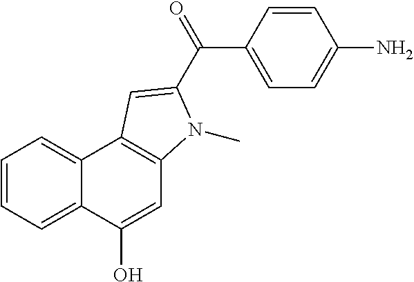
C1=C(O)C2=CC=CC=C2C2=C1N(C)C(C(=O)C1=CC=C(N)C=C1)=C2
